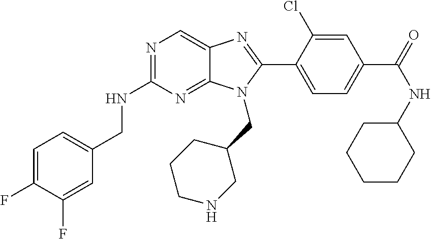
C1=C(F)C(F)=CC(CNC2=NC=C3C(=N2)N(CC2CCCNC2)C(C2=CC=C(C(=O)NC4CCCCC4)C=C2Cl)=N3)=C1
